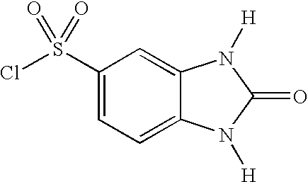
C1(S(Cl)(=O)=O)=CC=C2C(=C1)N([H])C(=O)N2[H]
